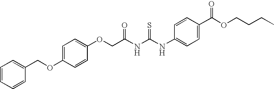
C(NC(NC1=CC=C(C(OCCCC)=O)C=C1)=S)(=O)COC1=CC=C(OCC2=CC=CC=C2)C=C1
